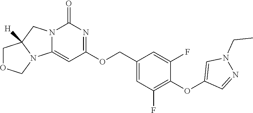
N12C(=CC(OCC3=CC(F)=C(OC4=CN(CC)N=C4)C(F)=C3)=NC1=O)N1C([H])(C2)COC1
